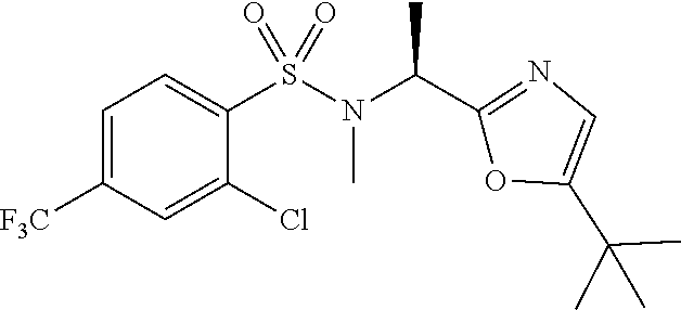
C1=C([F3C])C=C(Cl)C(S(N(C(C2=NC=C(C(C)(C)C)O2)C)C)(=O)=O)=C1
